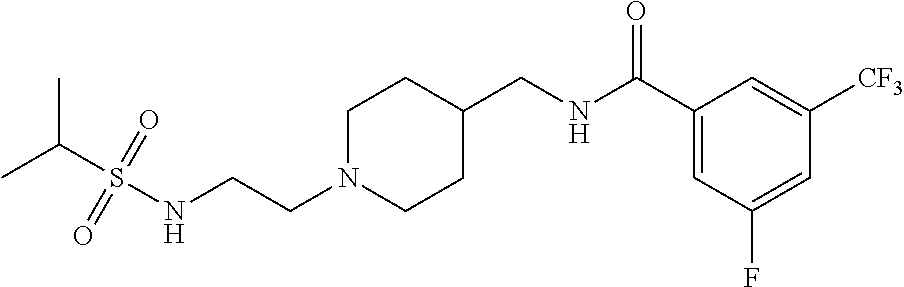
S(NCCN1CCC(CNC(C2=CC(F)=CC([CF3])=C2)=O)CC1)(=O)(=O)C(C)C
